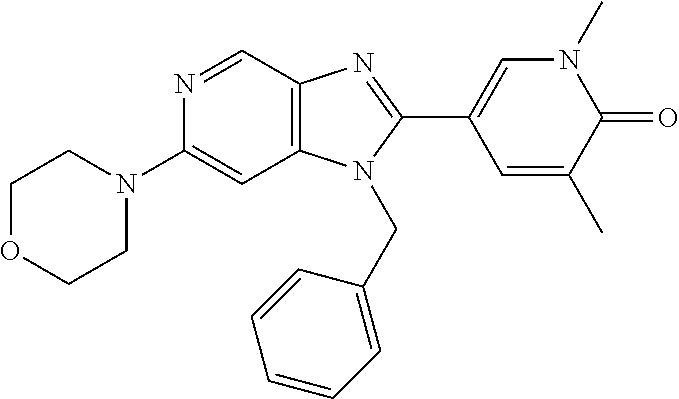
N1=CC2=C(C=C1N1CCOCC1)N(CC1=CC=CC=C1)C(C1=CN(C)C(=O)C(C)=C1)=N2
